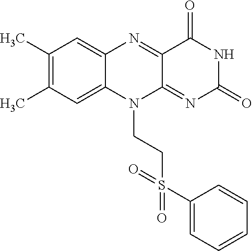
C1(C)=C(C)C=C2C(=C1)N=C1C(=NC(=O)NC1=O)N2CCS(C1=CC=CC=C1)(=O)=O
